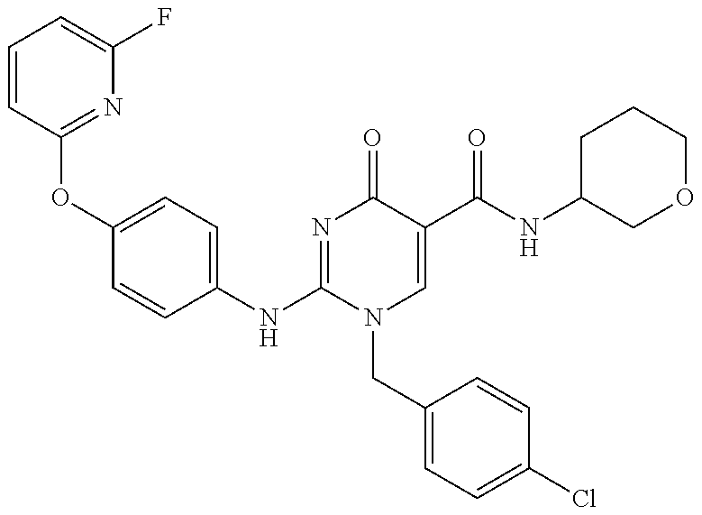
C1=CC(OC2=CC=C(NC3=NC(=O)C(C(NC4COCCC4)=O)=CN3CC3=CC=C(Cl)C=C3)C=C2)=NC(F)=C1
